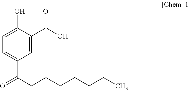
C1=C(O)C(C(O)=O)=CC(C(CCCCCCC)=O)=C1
